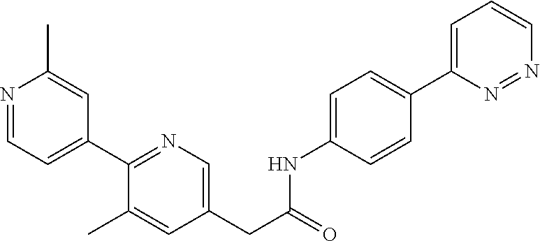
N1=CC=C(C2=NC=C(CC(NC3=CC=C(C4=CC=CN=N4)C=C3)=O)C=C2C)C=C1C
